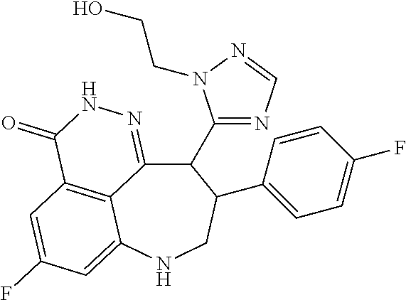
C12=C3C=C(F)C=C1NCC(C1=CC=C(F)C=C1)C(C1=NC=NN1CCO)C2=NNC3=O
